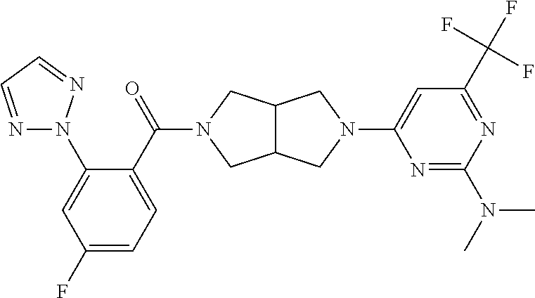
C1(F)=CC=C(C(=O)N2CC3C(CN(C4=CC(C(F)(F)F)=NC(N(C)C)=N4)C3)C2)C(N2N=CC=N2)=C1
